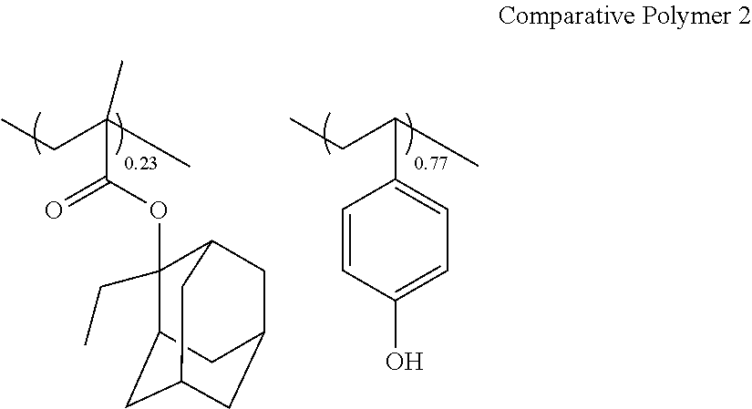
CCC(C)C1=CC=C(O)C=C1.CCC(C)(C(=O)OC1(CC)C2CC3CC(CC1C3)C2)C
